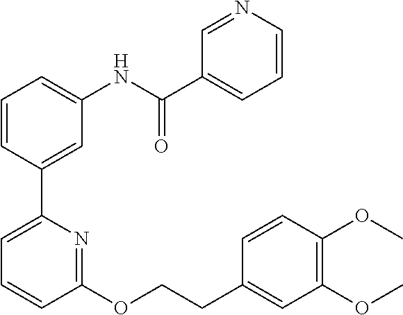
C1=CC(C2=CC=CC(OCCC3=CC(OC)=C(OC)C=C3)=N2)=CC(NC(C2=CC=CN=C2)=O)=C1
